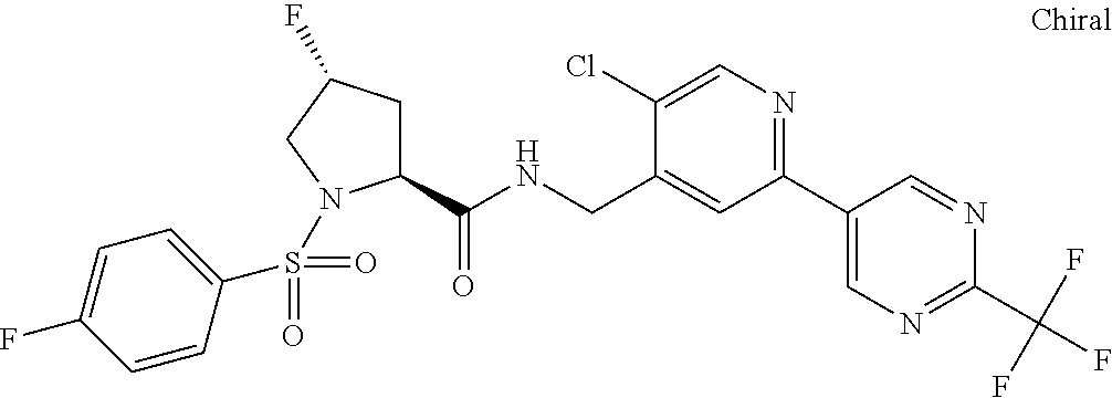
C1(C(NCC2=CC(C3=CN=C(C(F)(F)F)N=C3)=NC=C2Cl)=O)CC(F)CN1S(C1=CC=C(F)C=C1)(=O)=O
